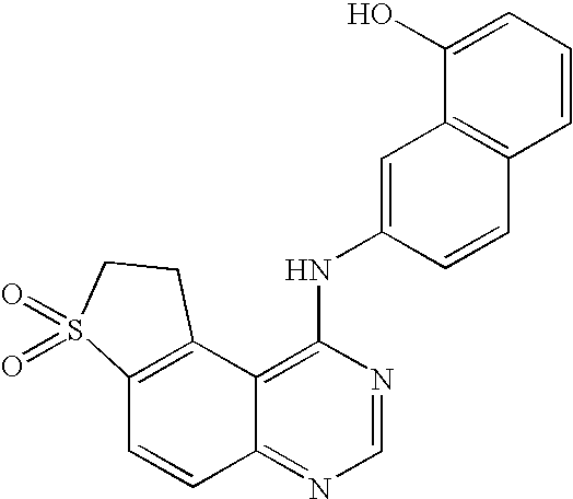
C12=C(C3=C(NC4=CC5=C(C=C4)C=CC=C5O)N=CN=C3C=C1)CCS2(=O)=O
